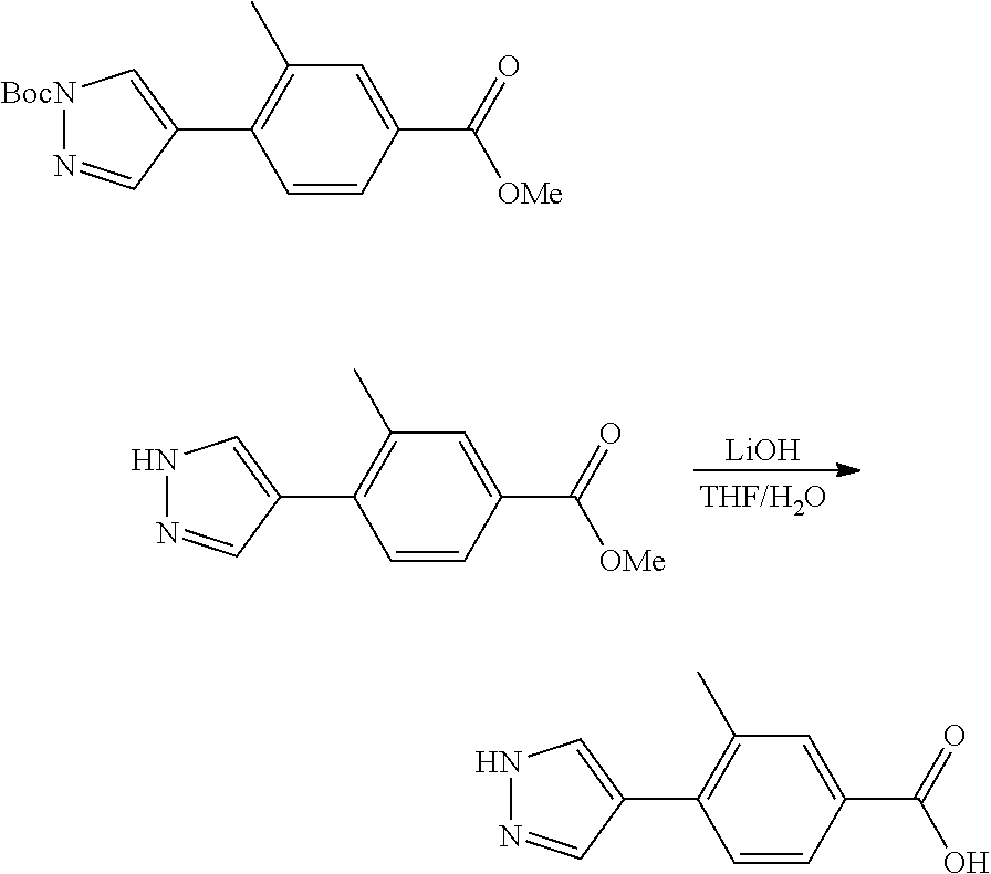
C1=CC(C(=O)[OMe])=CC(C)=C1C1=C[BocN]N=C1.[LiOH].C1=CC(C(=O)[OMe])=CC(C)=C1C1=CNN=C1.C1=CC(C(=O)O)=CC(C)=C1C1=CNN=C1
